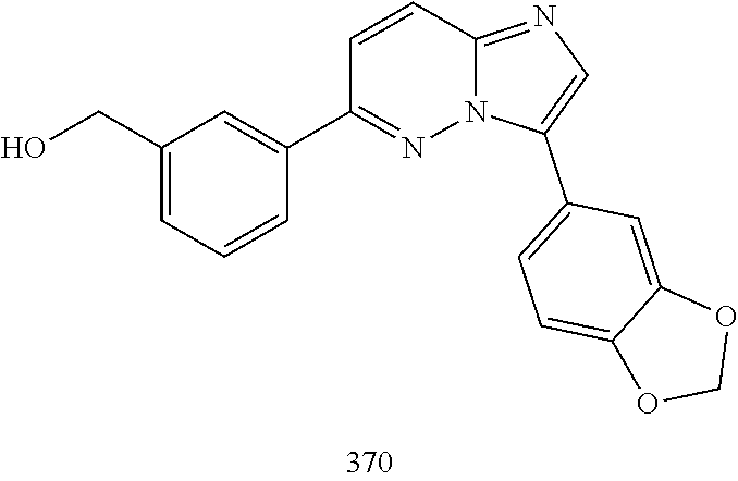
C1(C2=CC(CO)=CC=C2)=NN2C(=NC=C2C2=CC=C3C(=C2)OCO3)C=C1
